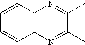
C1=CC2=C(C=C1)N=C(C)C(C)=N2
